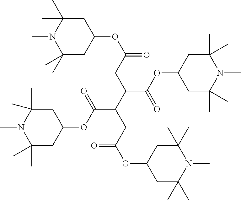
C1(C)(C)CC(OC(C(C(CC(OC2CC(C)(C)N(C)C(C)(C)C2)=O)C(=O)OC2CC(C)(C)N(C)C(C)(C)C2)CC(OC2CC(C)(C)N(C)C(C)(C)C2)=O)=O)CC(C)(C)N1C
